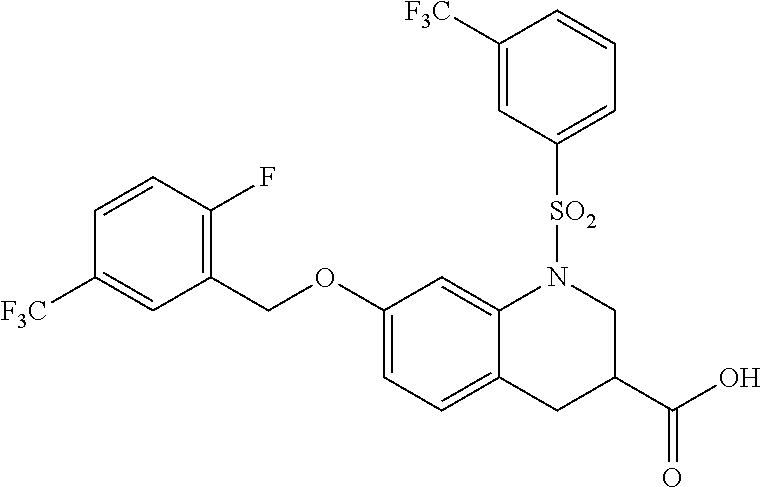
C1(COC2=CC=C3C(=C2)N([SO2]C2=CC=CC([F3C])=C2)CC(C(O)=O)C3)=C(F)C=CC([F3C])=C1
